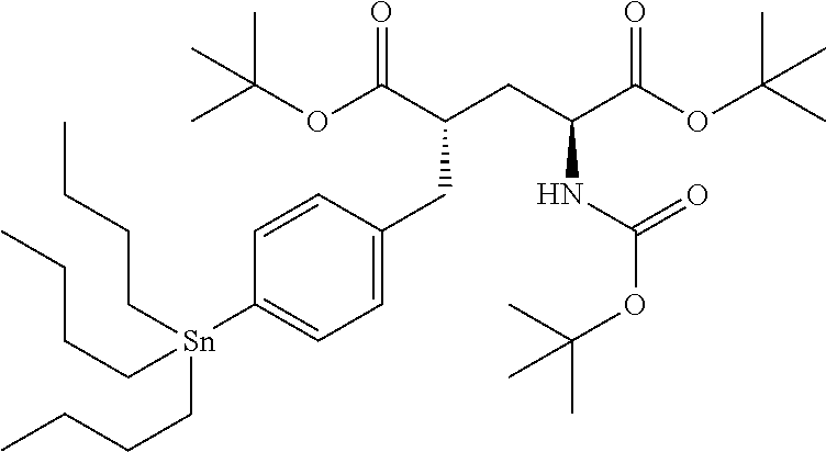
C1=CC([Sn](CCCC)(CCCC)CCCC)=CC=C1CC(CC(NC(OC(C)(C)C)=O)C(OC(C)(C)C)=O)C(OC(C)(C)C)=O
